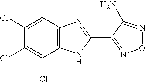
C1(Cl)=CC2=C(C(Cl)=C1Cl)NC(C1=NON=C1N)=N2
